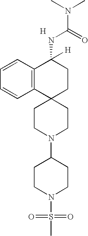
C12=C(C=CC=C1)C(NC(N(C)C)=O)([H])CCC21CCN(C2CCN(S(=O)(C)=O)CC2)CC1.[H]
